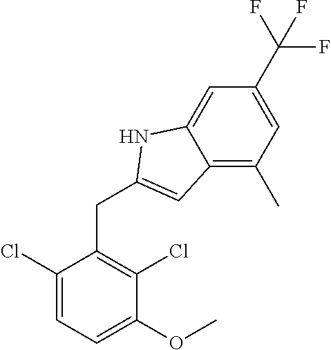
C1(OC)=CC=C(Cl)C(CC2=CC3=C(C)C=C(C(F)(F)F)C=C3N2)=C1Cl
